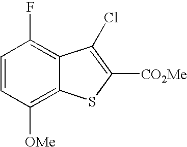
C1=CC([OMe])=C2C(=C1F)C(Cl)=C([CO2Me])S2
